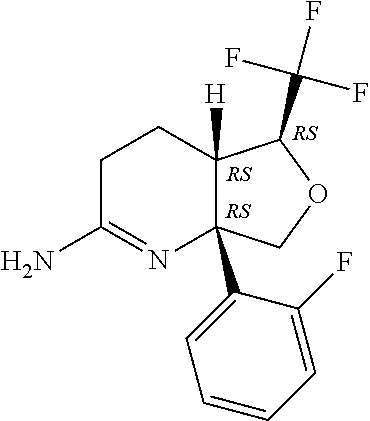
C12([H])C(C(F)(F)F)OCC1(C1=CC=CC=C1F)N=C(N)CC2
